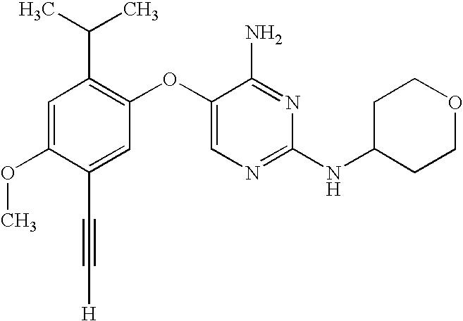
C1=C(OC)C(C#C[H])=CC(OC2=CN=C(NC3CCOCC3)N=C2N)=C1C(C)C
